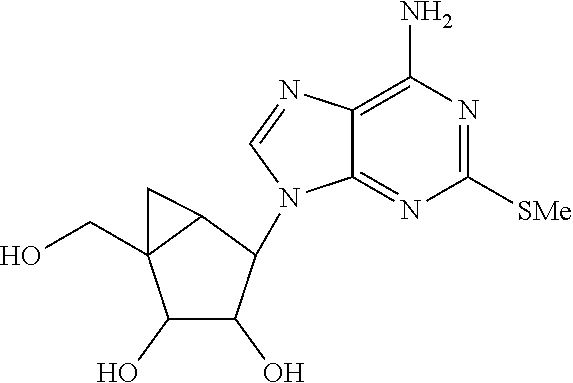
C1(O)C(O)C(N2C3=NC([SMe])=NC(N)=C3N=C2)C2C1(CO)C2
